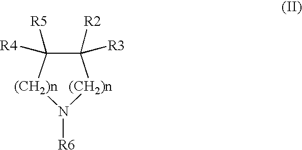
C1([R2])([R3])C([R5])([R4])[(CH2)n]N([R6])[(CH2)n]1
